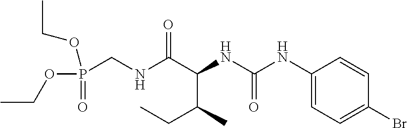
C(C(C(NC(=O)NC1=CC=C(Br)C=C1)C(NCP(OCC)(=O)OCC)=O)C)C
